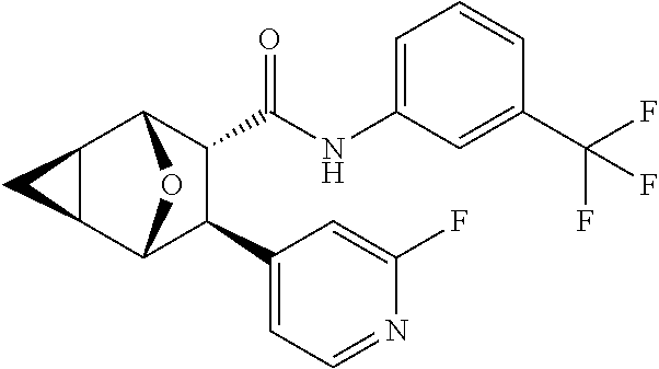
C1(NC(=O)C2C(C3=CC=NC(F)=C3)C3OC2C2C3C2)=CC=CC(C(F)(F)F)=C1
